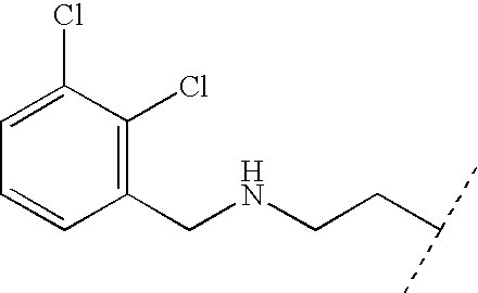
C1(CNCCC(C)C)=C(Cl)C(Cl)=CC=C1
